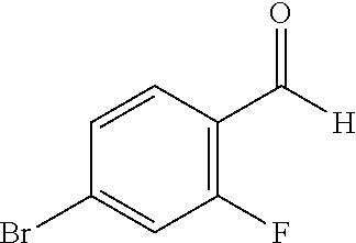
C1=CC(Br)=CC(F)=C1C(=O)[H]
